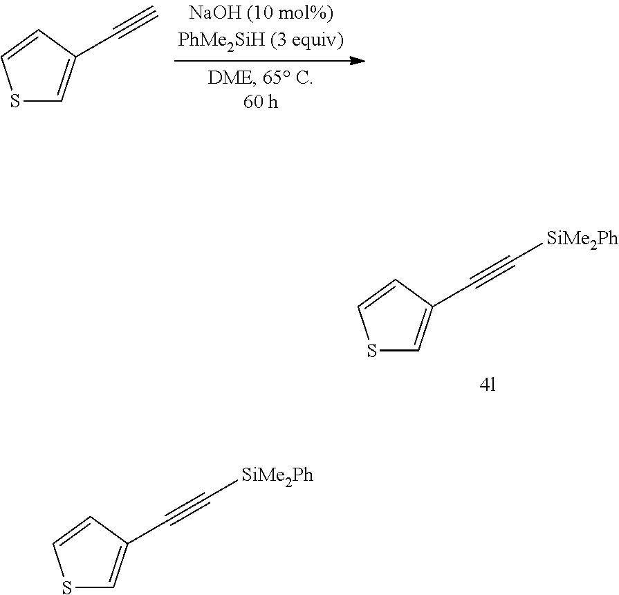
S1C=C(C#C)C=C1.S1C=C(C#C[SiMe2Ph])C=C1.S1C=C(C#C[SiMe2Ph])C=C1
